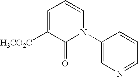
C1=C([H3CO2C])C(=O)N(C2=CN=CC=C2)C=C1
